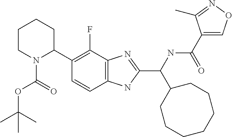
C1(C2=C(F)C3=C(C=C2)NC(C(NC(C2=CON=C2C)=O)C2CCCCCCC2)=N3)CCCCN1C(OC(C)(C)C)=O
